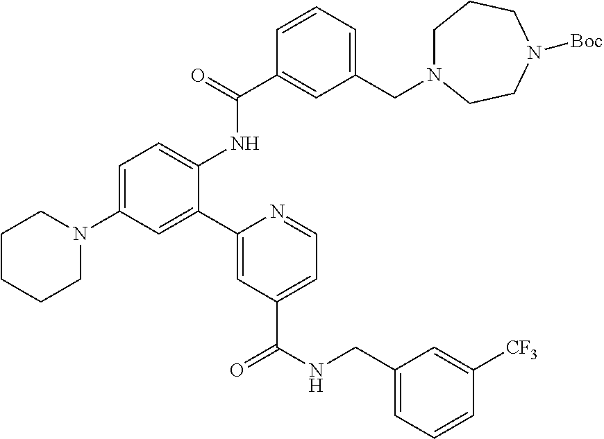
C1=C(N2CCCCC2)C=C(C2=CC(C(NCC3=CC=CC([CF3])=C3)=O)=CC=N2)C(NC(C2=CC(CN3CCCN([Boc])CC3)=CC=C2)=O)=C1
